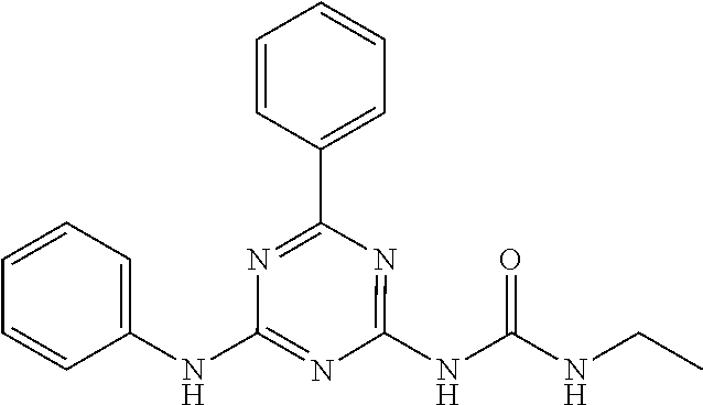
C1(NC2=CC=CC=C2)=NC(NC(NCC)=O)=NC(C2=CC=CC=C2)=N1
